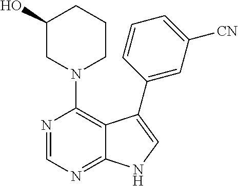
C1(O)CN(C2=C3C(=NC=N2)NC=C3C2=CC([CN])=CC=C2)CCC1
